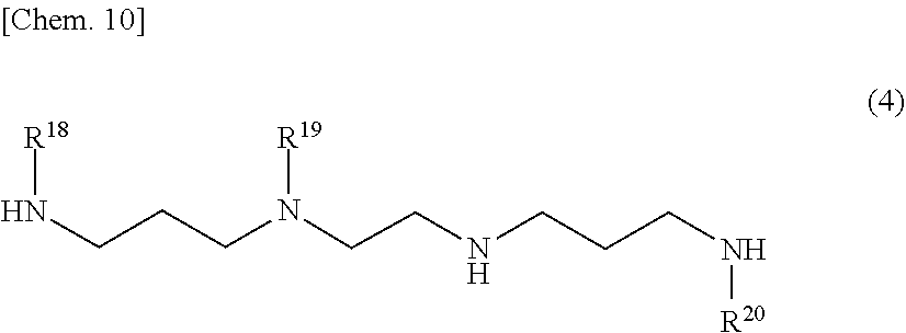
C(CN(CCCN[R18])[R19])NCCCN[R20]
